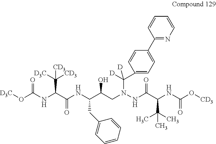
[D3C]OC(NC(C(NC(C(O)CN(NC(C(NC(O[CD3])=O)C(C)(C)C)=O)C([D])(C1=CC=C(C2=NC=CC=C2)C=C1)[D])CC1=CC=CC=C1)=O)C([D3C])([CD3])[CD3])=O
